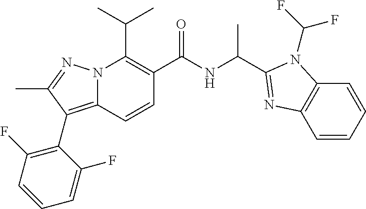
CC(C)C1=C(C(NC(C)C2=NC3=C(C=CC=C3)N2C(F)F)=O)C=CC2=C(C3=C(F)C=CC=C3F)C(C)=NN12
